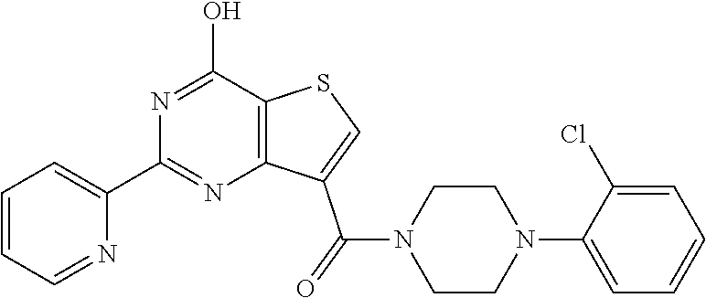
C1(C2=NC3=C(C(O)=N2)SC=C3C(N2CCN(C3=CC=CC=C3Cl)CC2)=O)=CC=CC=N1
